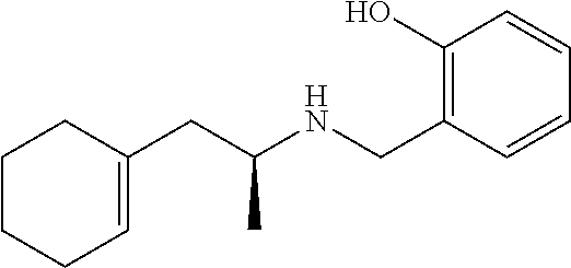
C1CCCC(CC(NCC2=C(O)C=CC=C2)C)=C1
